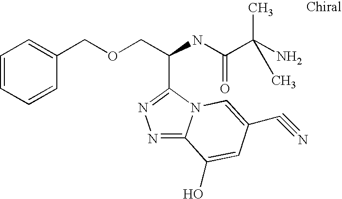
C(COCC1=CC=CC=C1)(NC(C(N)(C)C)=O)C1=NN=C2N1C=C(C#N)C=C2O
